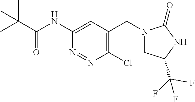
C1(NC(C(C)(C)C)=O)=CC(CN2CC(C(F)(F)F)NC2=O)=C(Cl)N=N1
